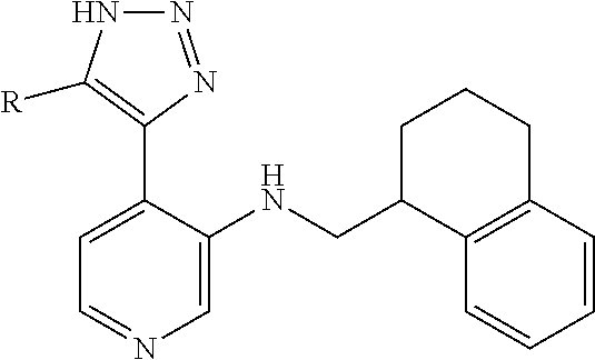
C1=C(C2=C([R])NN=N2)C(NCC2C3=C(CCC2)C=CC=C3)=CN=C1
